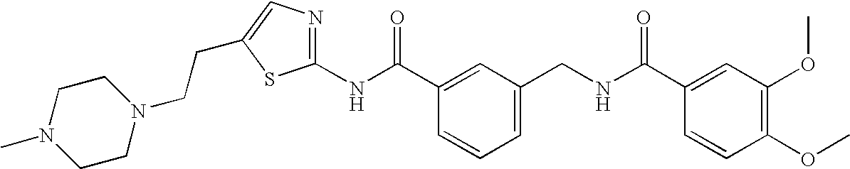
C1(NC(C2=CC(CNC(C3=CC(OC)=C(OC)C=C3)=O)=CC=C2)=O)=NC=C(CCN2CCN(C)CC2)S1
